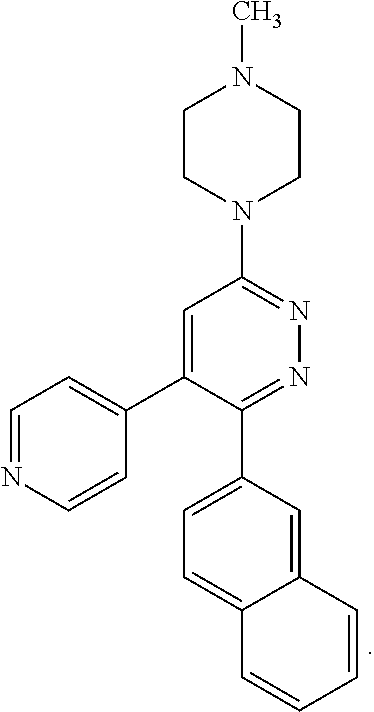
C1=NC=CC(C2=CC(N3CCN(C)CC3)=NN=C2C2=CC=C3C(=C2)C=CC=C3)=C1
